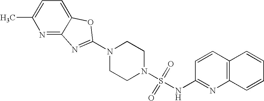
N1(C2=NC3=NC(C)=CC=C3O2)CCN(S(=O)(=O)NC2=NC3=C(C=C2)C=CC=C3)CC1
